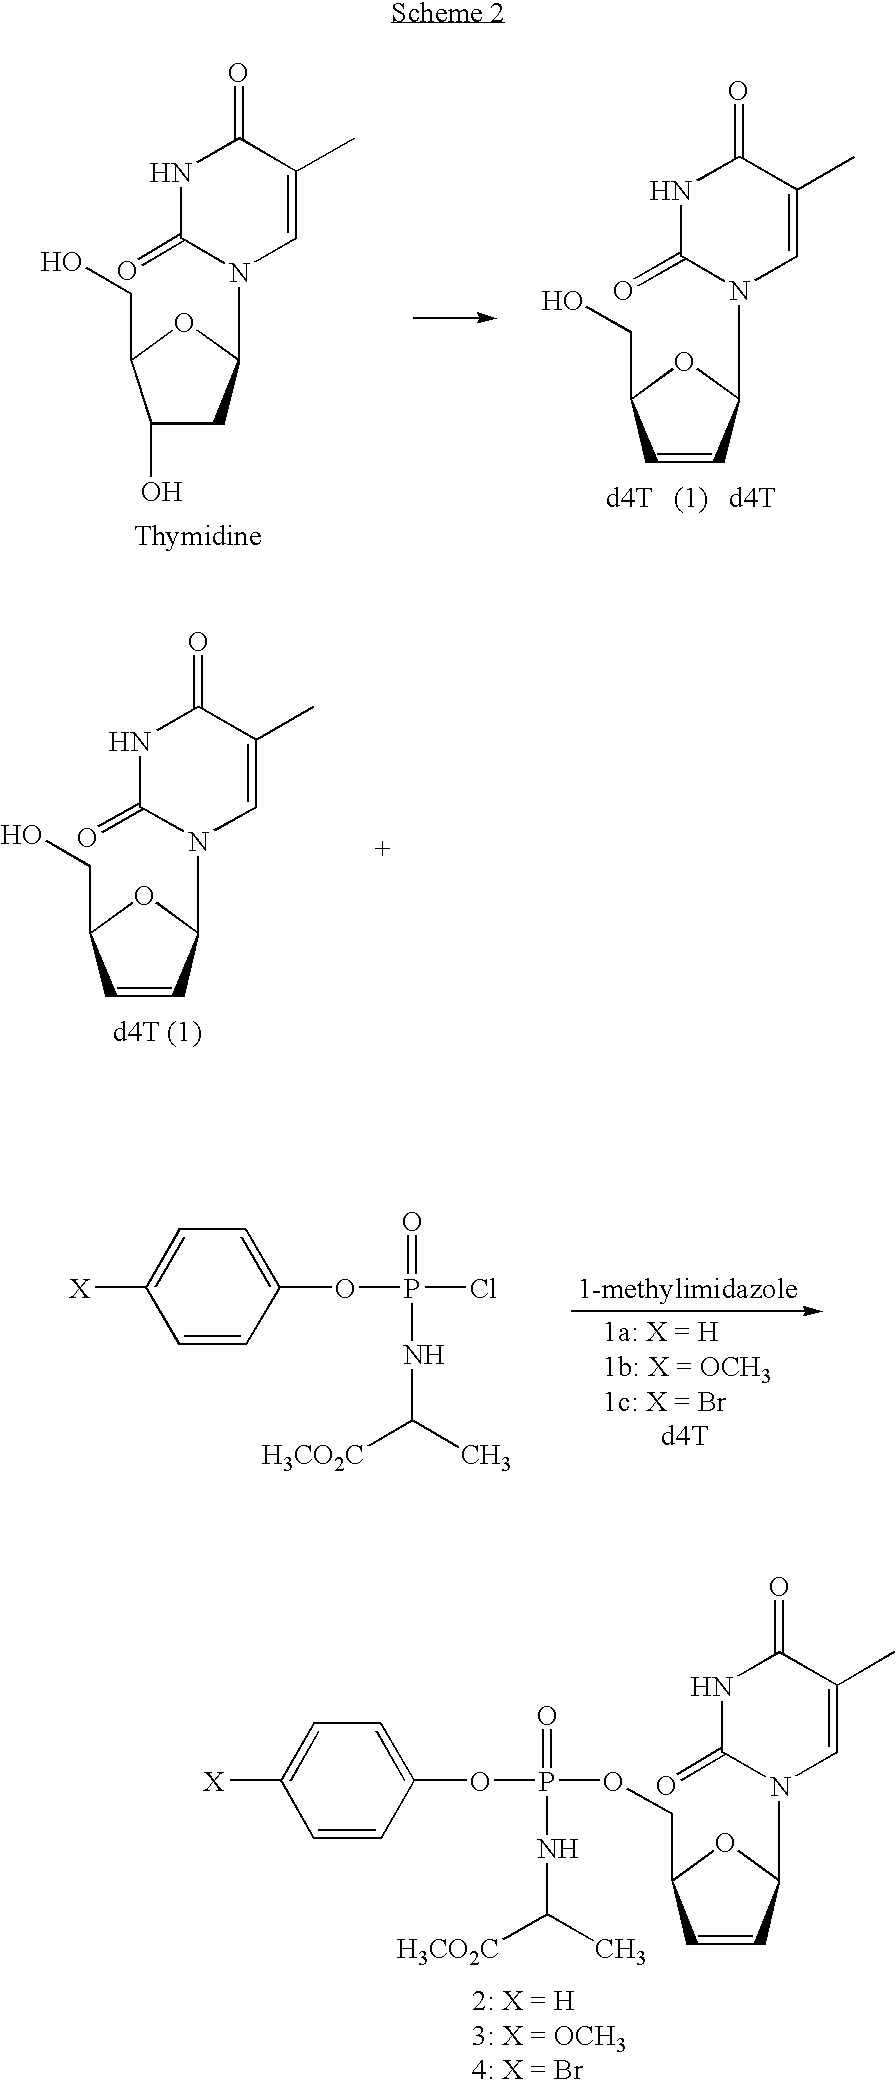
C1=CC(N2C=C(C)C(=O)NC2=O)OC1CO.C1=C([X])C=CC(OP(=O)(OCC2C=CC(N3C=C(C)C(=O)NC3=O)O2)NC([H3CO2C])C)=C1.C1(O)CC(N2C=C(C)C(=O)NC2=O)OC1CO.C1=CC(N2C=C(C)C(=O)NC2=O)OC1CO.C1=C([X])C=CC(OP(=O)(Cl)NC([H3CO2C])C)=C1
